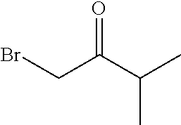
C(C(C(C)C)=O)Br
